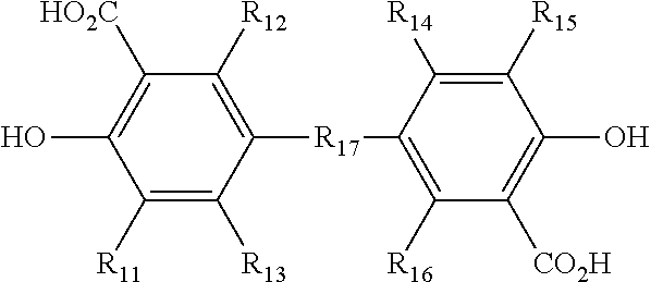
C1([R14])=C([R15])C(O)=C([CO2H])C([R16])=C1[R17]C1=C([R12])C([HO2C])=C(O)C([R11])=C1[R13]
